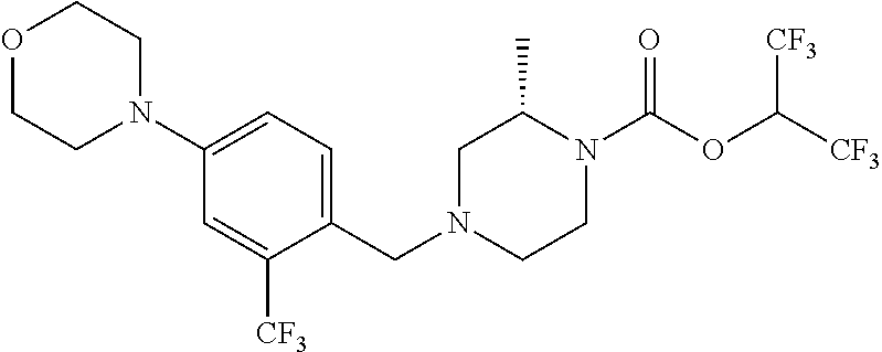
C1N(CC2=CC=C(N3CCOCC3)C=C2[CF3])CCN(C(OC([CF3])[CF3])=O)C1C
